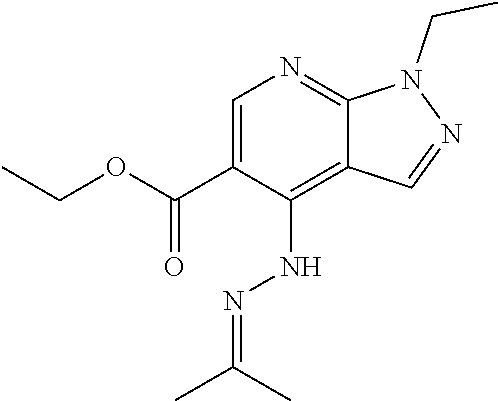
C1=C(C(OCC)=O)C(NN=C(C)C)=C2C(=N1)N(CC)N=C2
